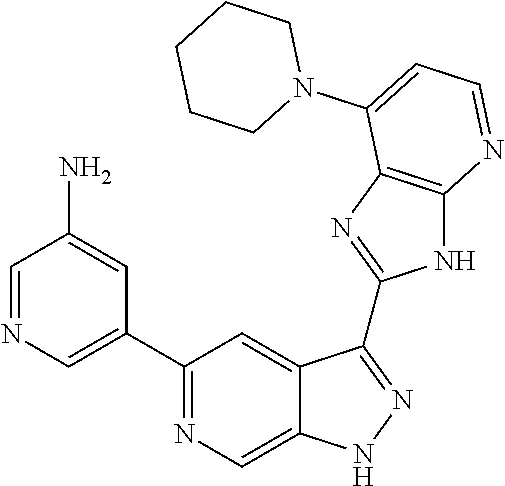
C1=NC=C(C2=NC=C3C(=C2)C(C2=NC4=C(N2)N=CC=C4N2CCCCC2)=NN3)C=C1N
